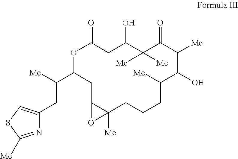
C1(C([Me])=CC2=CSC([Me])=N2)OC(=O)CC(O)C([Me])([Me])C(=O)C([Me])C(O)C([Me])CCCC2([Me])C(C1)O2
